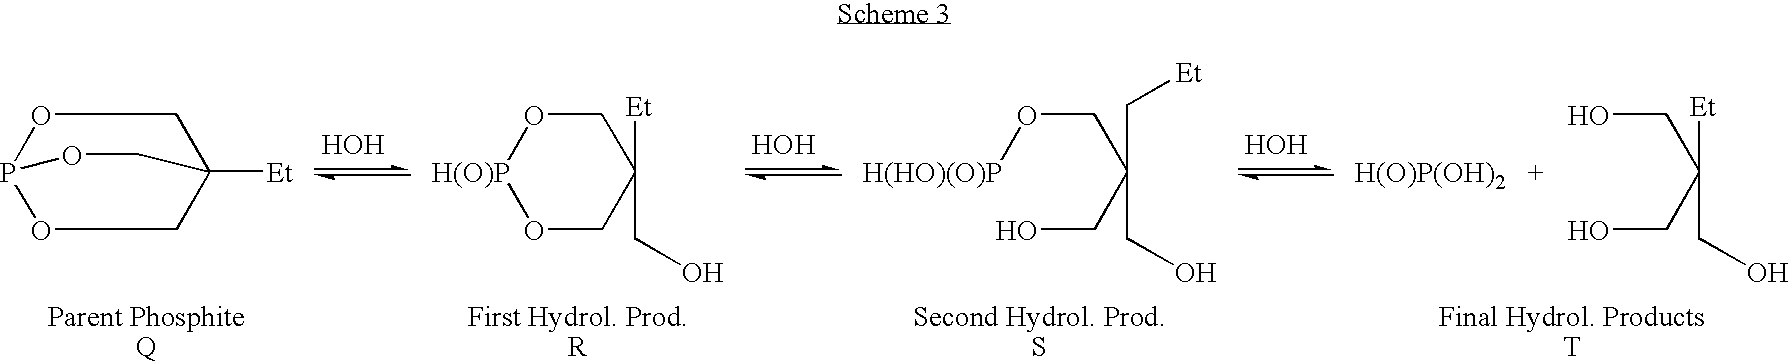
[HOH].C(O[H(HO)(O)P])C(CO)(C[Et])CO.[HOH].[HOH].C1OP2OCC1([Et])CO2.C1O[H(O)P]OCC1([Et])CO.C(O)C(CO)([Et])CO.[H(O)P(OH)2]
